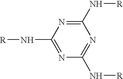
C1(N[R])=NC(N[R])=NC(N[R])=N1
